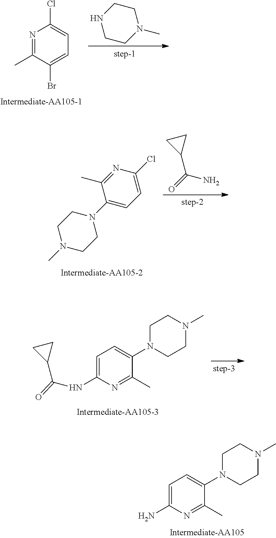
C1N(C2=CC=C(N)N=C2C)CCN(C)C1.N1=C(C)C(Br)=CC=C1Cl.C1NCCN(C)C1.N1=C(C)C(N2CCN(C)CC2)=CC=C1Cl.C1(C(N)=O)CC1.C1N(C2=CC=C(NC(C3CC3)=O)N=C2C)CCN(C)C1
